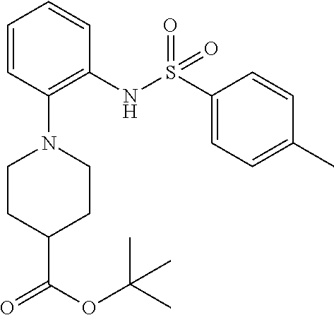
C1=CC(N2CCC(C(OC(C)(C)C)=O)CC2)=C(NS(C2=CC=C(C)C=C2)(=O)=O)C=C1
